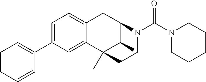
C1(C2=CC=C3C(=C2)C2(C)C(C)C(C3)N(C(N3CCCCC3)=O)CC2)=CC=CC=C1
